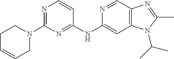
C1(N2CCC=CC2)=NC=CC(NC2=CC3=C(C=N2)N=C(C)N3C(C)C)=N1
